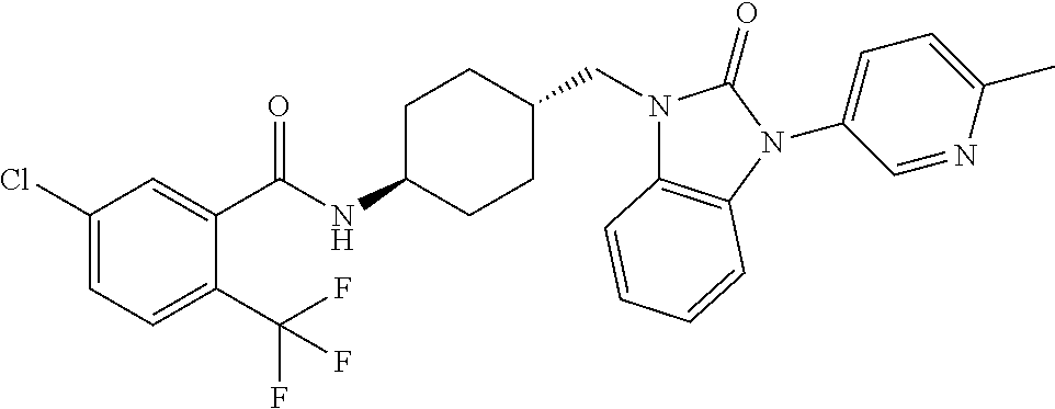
C1(Cl)=CC=C(C(F)(F)F)C(C(NC2CCC(CN3C4=C(N(C5=CC=C(C)N=C5)C3=O)C=CC=C4)CC2)=O)=C1
